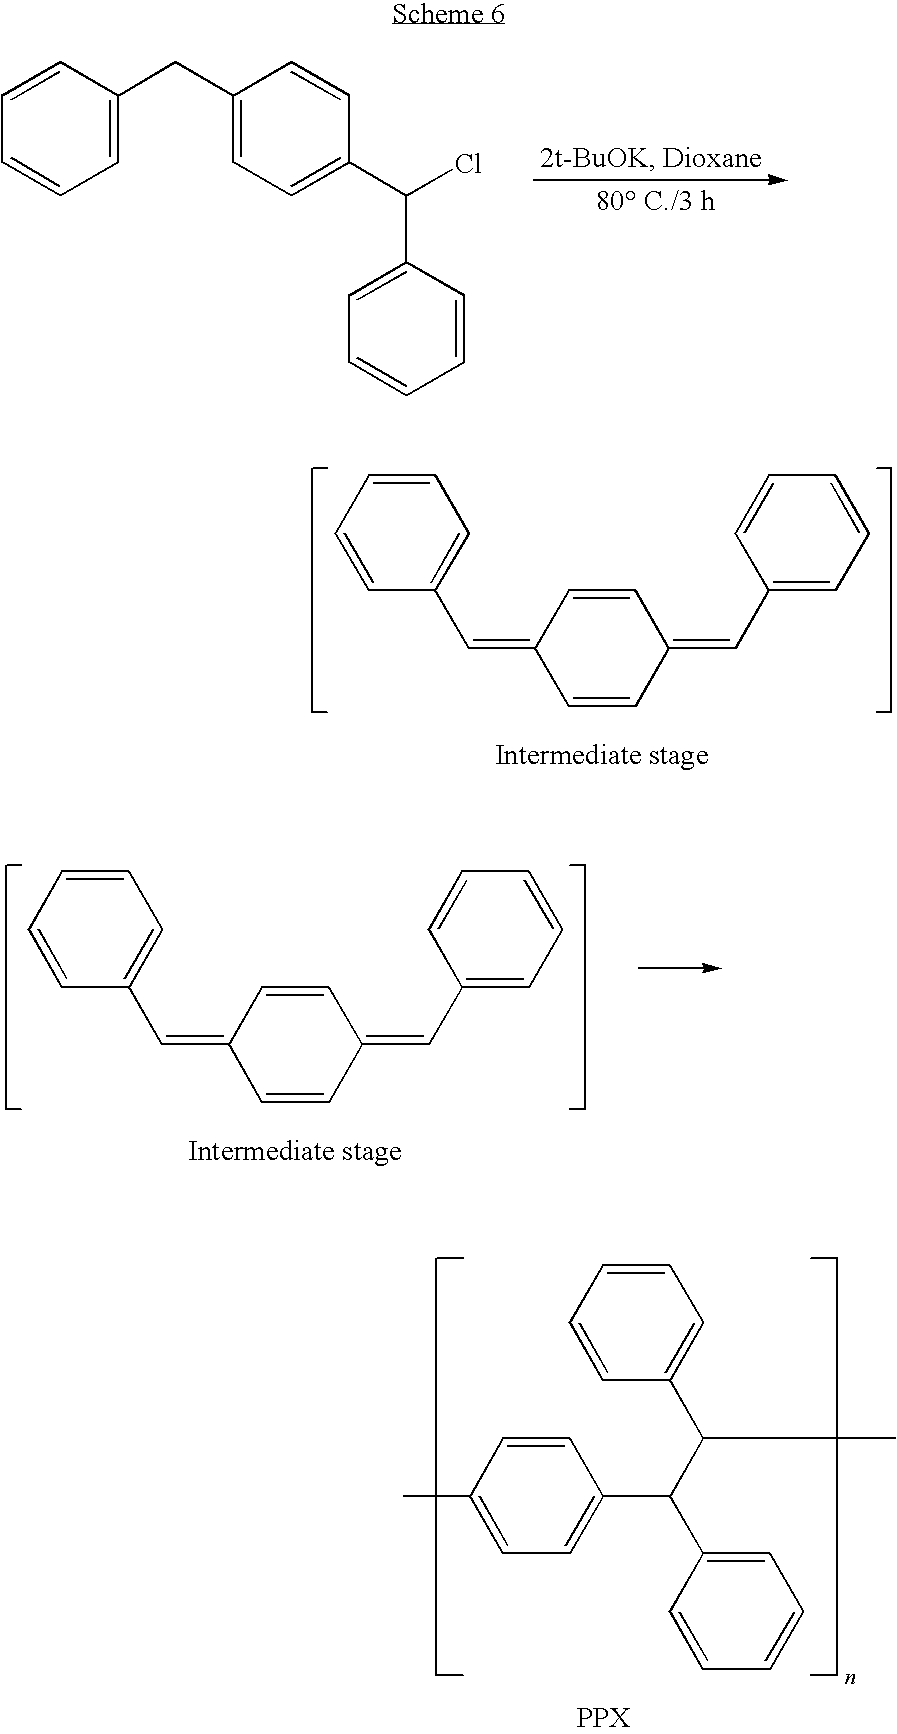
C1=CC=CC=C1CC1=CC=C(C(Cl)C2=CC=CC=C2)C=C1.C1=CC(=CC2=CC=CC=C2)C=CC1=CC1=CC=CC=C1.C1=CC(=CC2=CC=CC=C2)C=CC1=CC1=CC=CC=C1.C1=CC(C)=CC=C1C(C(C1=CC=CC=C1)C)C1=CC=CC=C1
